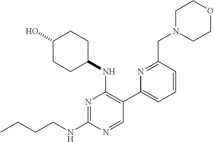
CCCCNC1=NC(NC2CCC(O)CC2)=C(C2=CC=CC(CN3CCOCC3)=N2)C=N1
